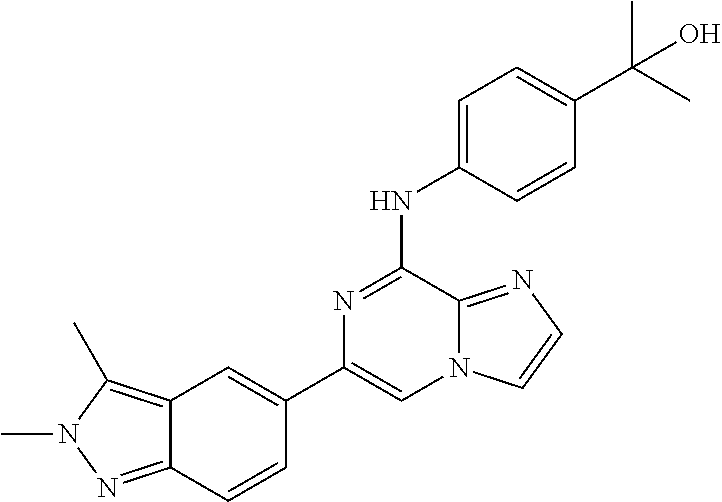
C12=C(C)N(C)N=C1C=CC(C1=CN3C(=NC=C3)C(NC3=CC=C(C(C)(C)O)C=C3)=N1)=C2
